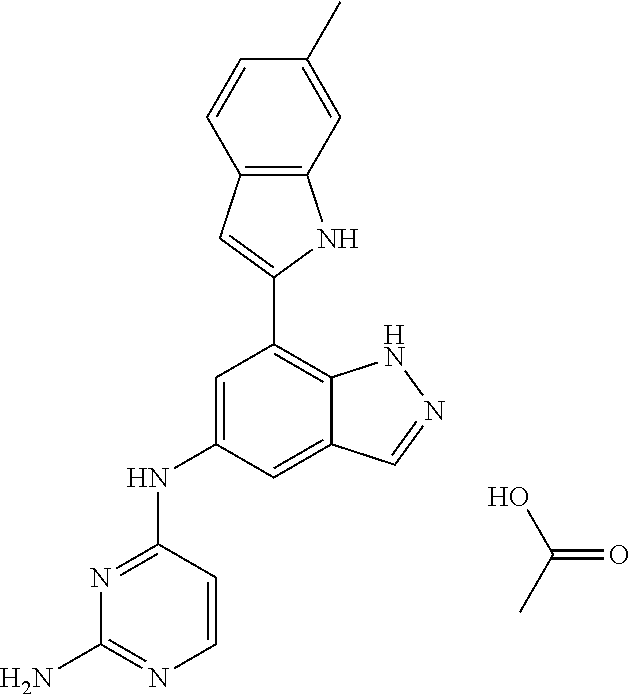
OC(=O)C.N1=C(NC2=CC(C3=CC4=C(N3)C=C(C)C=C4)=C3C(=C2)C=NN3)C=CN=C1N
